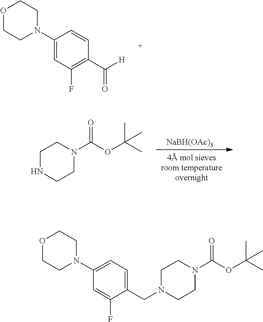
C1(N2CCOCC2)=CC(F)=C(C([H])=O)C=C1.[NaBH(OAc)3].C1NCCN(C(OC(C)(C)C)=O)C1.C1(N2CCOCC2)=CC=C(CN2CCN(C(OC(C)(C)C)=O)CC2)C(F)=C1
